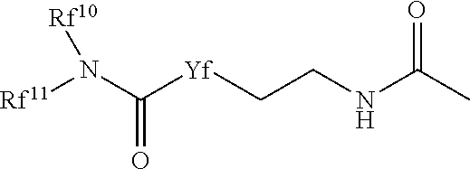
N(C([Yf]CCNC(C)=O)=O)([Rf11])[Rf10]
